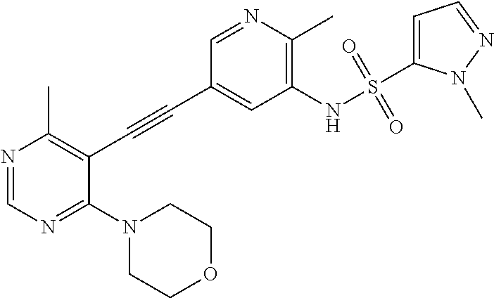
N1(C2=NC=NC(C)=C2C#CC2=CC(NS(C3=CC=NN3C)(=O)=O)=C(C)N=C2)CCOCC1
